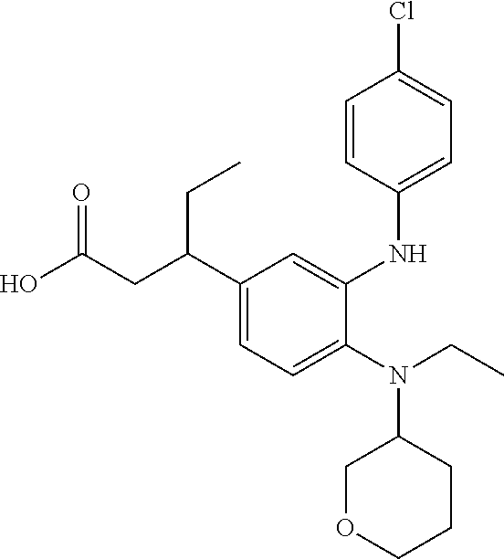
C1(N(C2COCCC2)CC)=CC=C(C(CC(O)=O)CC)C=C1NC1=CC=C(Cl)C=C1
